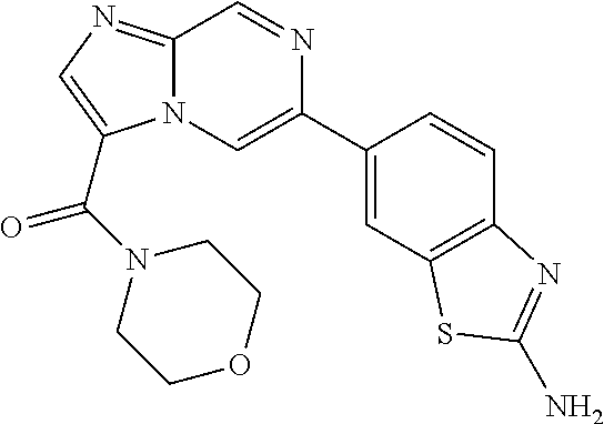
N12C(=NC=C1C(N1CCOCC1)=O)C=NC(C1=CC3=C(C=C1)N=C(N)S3)=C2
